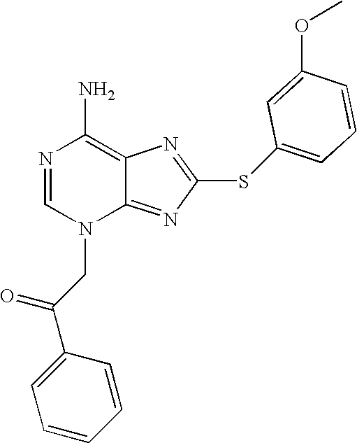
N1=CN(CC(C2=CC=CC=C2)=O)C2=NC(SC3=CC=CC(OC)=C3)=NC2=C1N
